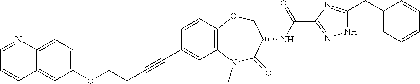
C1=CC2=C(C=C1C#CCCOC1=CC=C3C(=C1)C=CC=N3)N(C)C(=O)C(NC(C1=NNC(CC3=CC=CC=C3)=N1)=O)CO2
